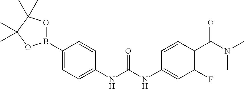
B1(C2=CC=C(NC(NC3=CC(F)=C(C(=O)N(C)C)C=C3)=O)C=C2)OC(C)(C)C(C)(C)O1
